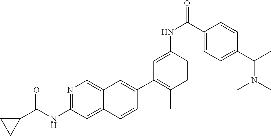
N1=C(NC(C2CC2)=O)C=C2C(=C1)C=C(C1=C(C)C=CC(NC(=O)C3=CC=C(C(N(C)C)C)C=C3)=C1)C=C2
